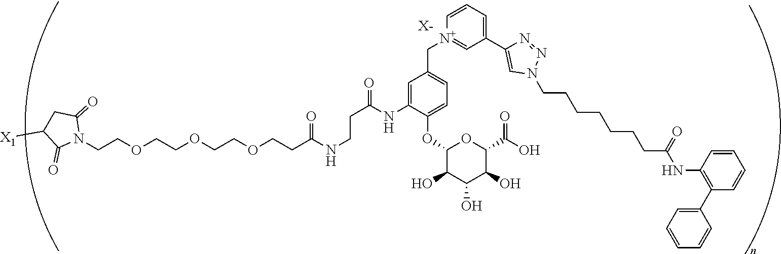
[X-].C(COCCOCCOCCC(NCCC(NC1=CC(C[N+]2=CC(C3=CN(CCCCCCCC(NC4=C(C5=CC=CC=C5)C=CC=C4)=O)N=N3)=CC=C2)=CC=C1OC1C(O)C(O)C(O)C(C(=O)O)O1)=O)=O)N1C(=O)CC([X1])C1=O
